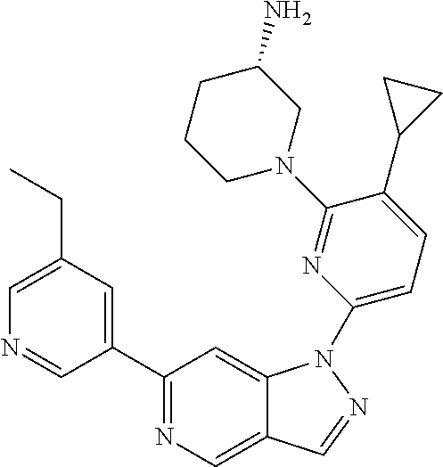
C1(C2=CC(CC)=CN=C2)=NC=C2C(=C1)N(C1=CC=C(C3CC3)C(N3CC(N)CCC3)=N1)N=C2
